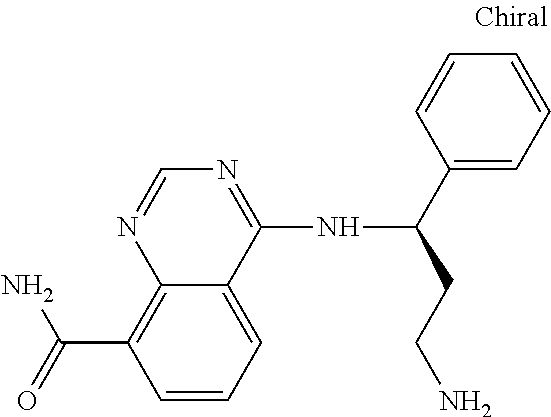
C(C1=C2C(=CC=C1)C(NC(C1=CC=CC=C1)CCN)=NC=N2)(=O)N
